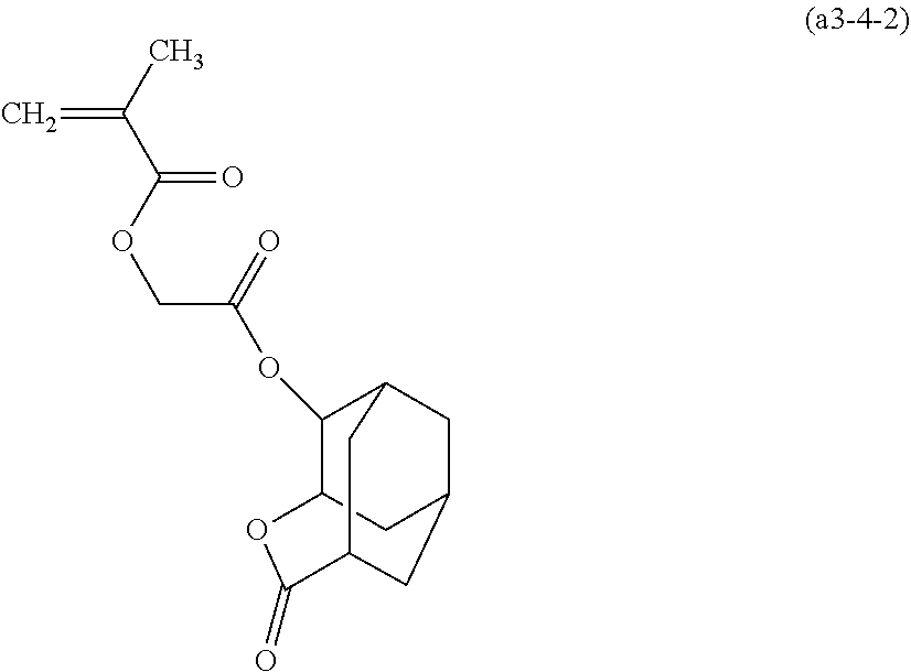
C(OC(C(C)=C)=O)C(OC1C2CC3CC1CC(C(=O)O2)C3)=O
